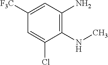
C1([F3C])=CC(N)=C(NC)C(Cl)=C1
